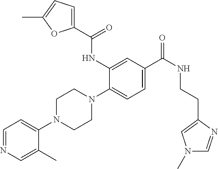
C1=NC=C(C)C(N2CCN(C3=CC=C(C(NCCC4=CN(C)C=N4)=O)C=C3NC(C3=CC=C(C)O3)=O)CC2)=C1
